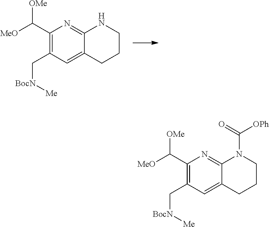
C1(C[BocN][Me])=C(C([MeO])[OMe])N=C2C(=C1)CCCN2.C(=O)(N1CCCC2=CC(C[BocN][Me])=C(C([MeO])[OMe])N=C12)[OPh]
